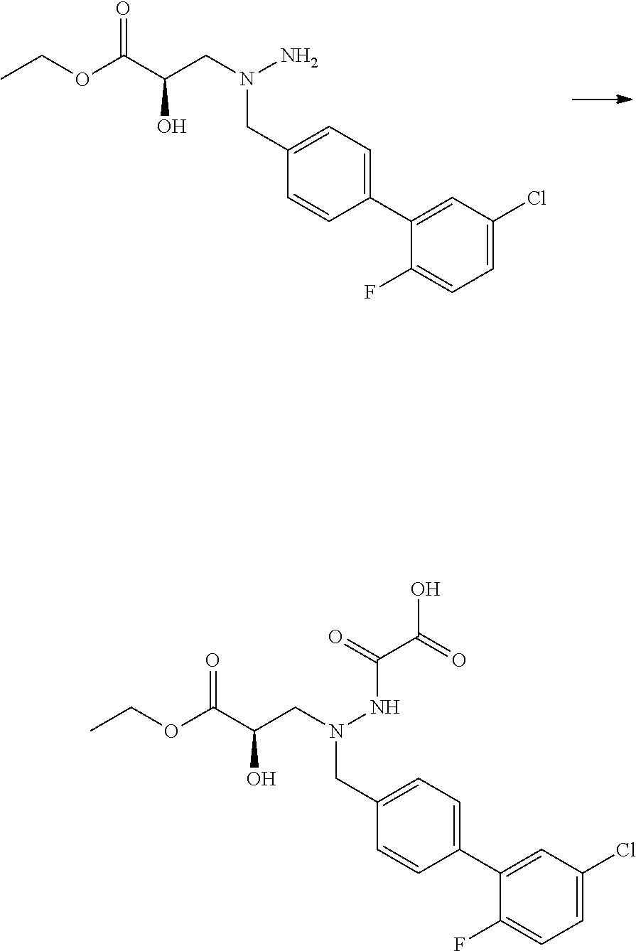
O(C(C(CN(N)CC1=CC=C(C2=CC(Cl)=CC=C2F)C=C1)O)=O)CC.O(C(C(CN(NC(C(=O)O)=O)CC1=CC=C(C2=CC(Cl)=CC=C2F)C=C1)O)=O)CC
